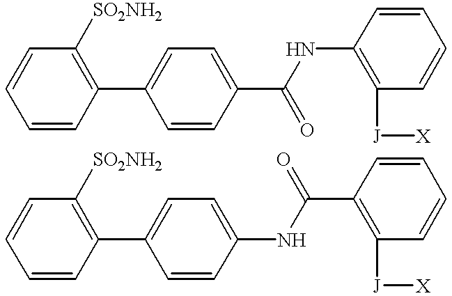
C1=CC=CC(C2=CC=C(C(=O)NC3=C([J][X])C=CC=C3)C=C2)=C1[SO2NH2].C1=CC=CC(C2=CC=C(NC(C3=C([J][X])C=CC=C3)=O)C=C2)=C1[SO2NH2]
